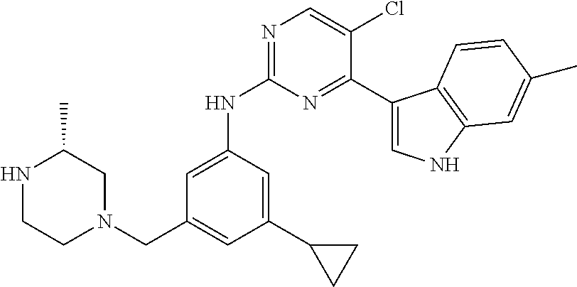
C1=C(NC2=NC=C(Cl)C(C3=CNC4=C3C=CC(C)=C4)=N2)C=C(C2CC2)C=C1CN1CC(C)NCC1
